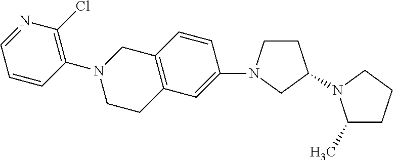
C1(C)CCCN1C1CCN(C2=CC3=C(C=C2)CN(C2=C(Cl)N=CC=C2)CC3)C1
